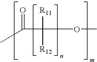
O=C(C([R11])([R12])OC)C
